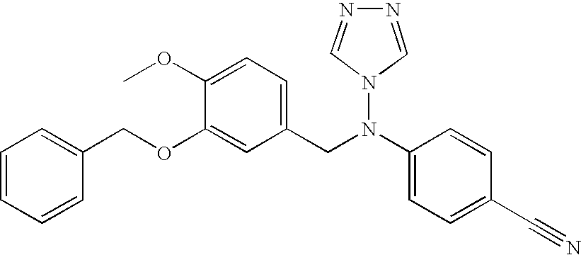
C1=CC=CC(COC2=CC(CN(C3=CC=C(C#N)C=C3)N3C=NN=C3)=CC=C2OC)=C1
